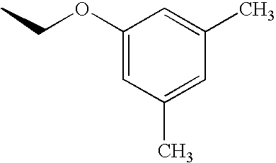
CCOC1=CC(C)=CC(C)=C1
